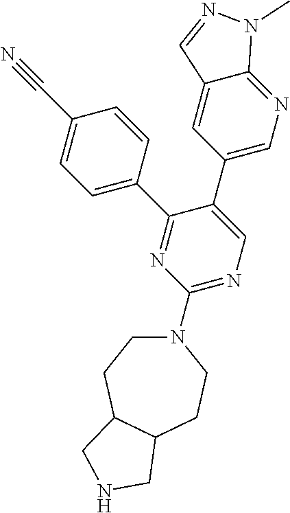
C1(N2CCC3C(CC2)CNC3)=NC=C(C2=CN=C3C(=C2)C=NN3C)C(C2=CC=C(C#N)C=C2)=N1
